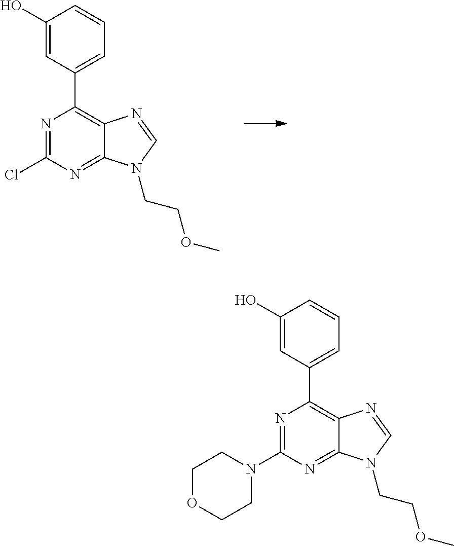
N1=C(Cl)N=C2C(=C1C1=CC=CC(O)=C1)N=CN2CCOC.N1=C(N2CCOCC2)N=C2C(=C1C1=CC=CC(O)=C1)N=CN2CCOC
